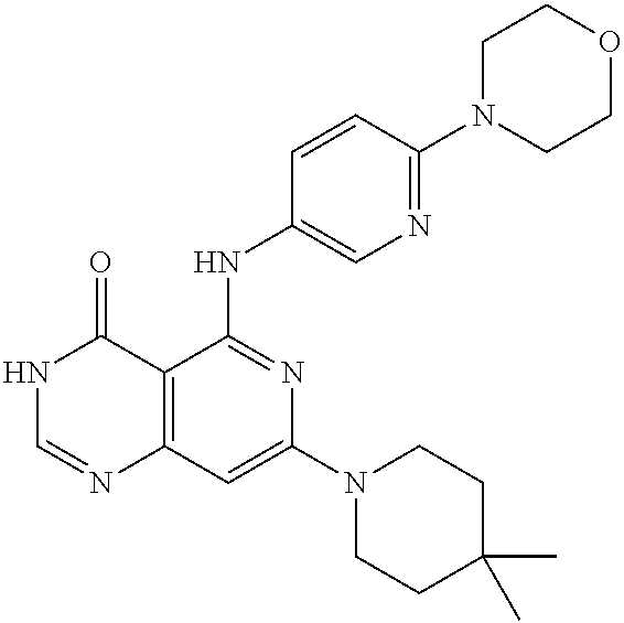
C12=C(C=C(N3CCC(C)(C)CC3)N=C1NC1=CN=C(N3CCOCC3)C=C1)N=CNC2=O
